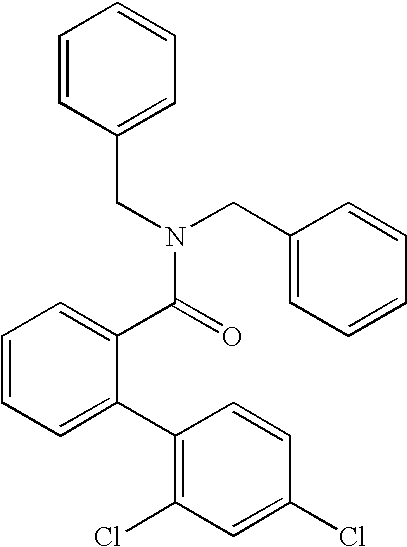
C1=C(C2=C(Cl)C=C(Cl)C=C2)C(C(N(CC2=CC=CC=C2)CC2=CC=CC=C2)=O)=CC=C1
